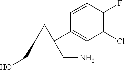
C1(Cl)=C(F)C=CC(C2(CN)CC2CO)=C1
